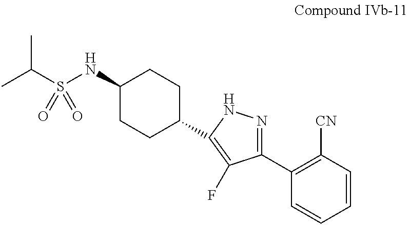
CC(S(NC1CCC(C2=C(F)C(C3=C([CN])C=CC=C3)=NN2)CC1)(=O)=O)C
